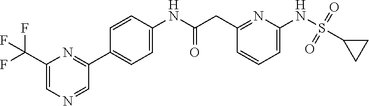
C1(CC(NC2=CC=C(C3=NC(C(F)(F)F)=CN=C3)C=C2)=O)=NC(NS(=O)(=O)C2CC2)=CC=C1
